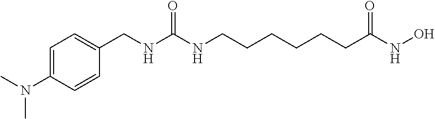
C1=C(N(C)C)C=CC(CNC(NCCCCCCC(NO)=O)=O)=C1
